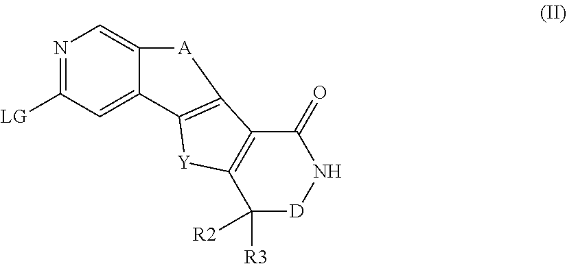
N1=C([LG])C=C2C(=C1)[A]C1=C2[Y]C2=C1C(=O)N[D]C2([R3])[R2]
